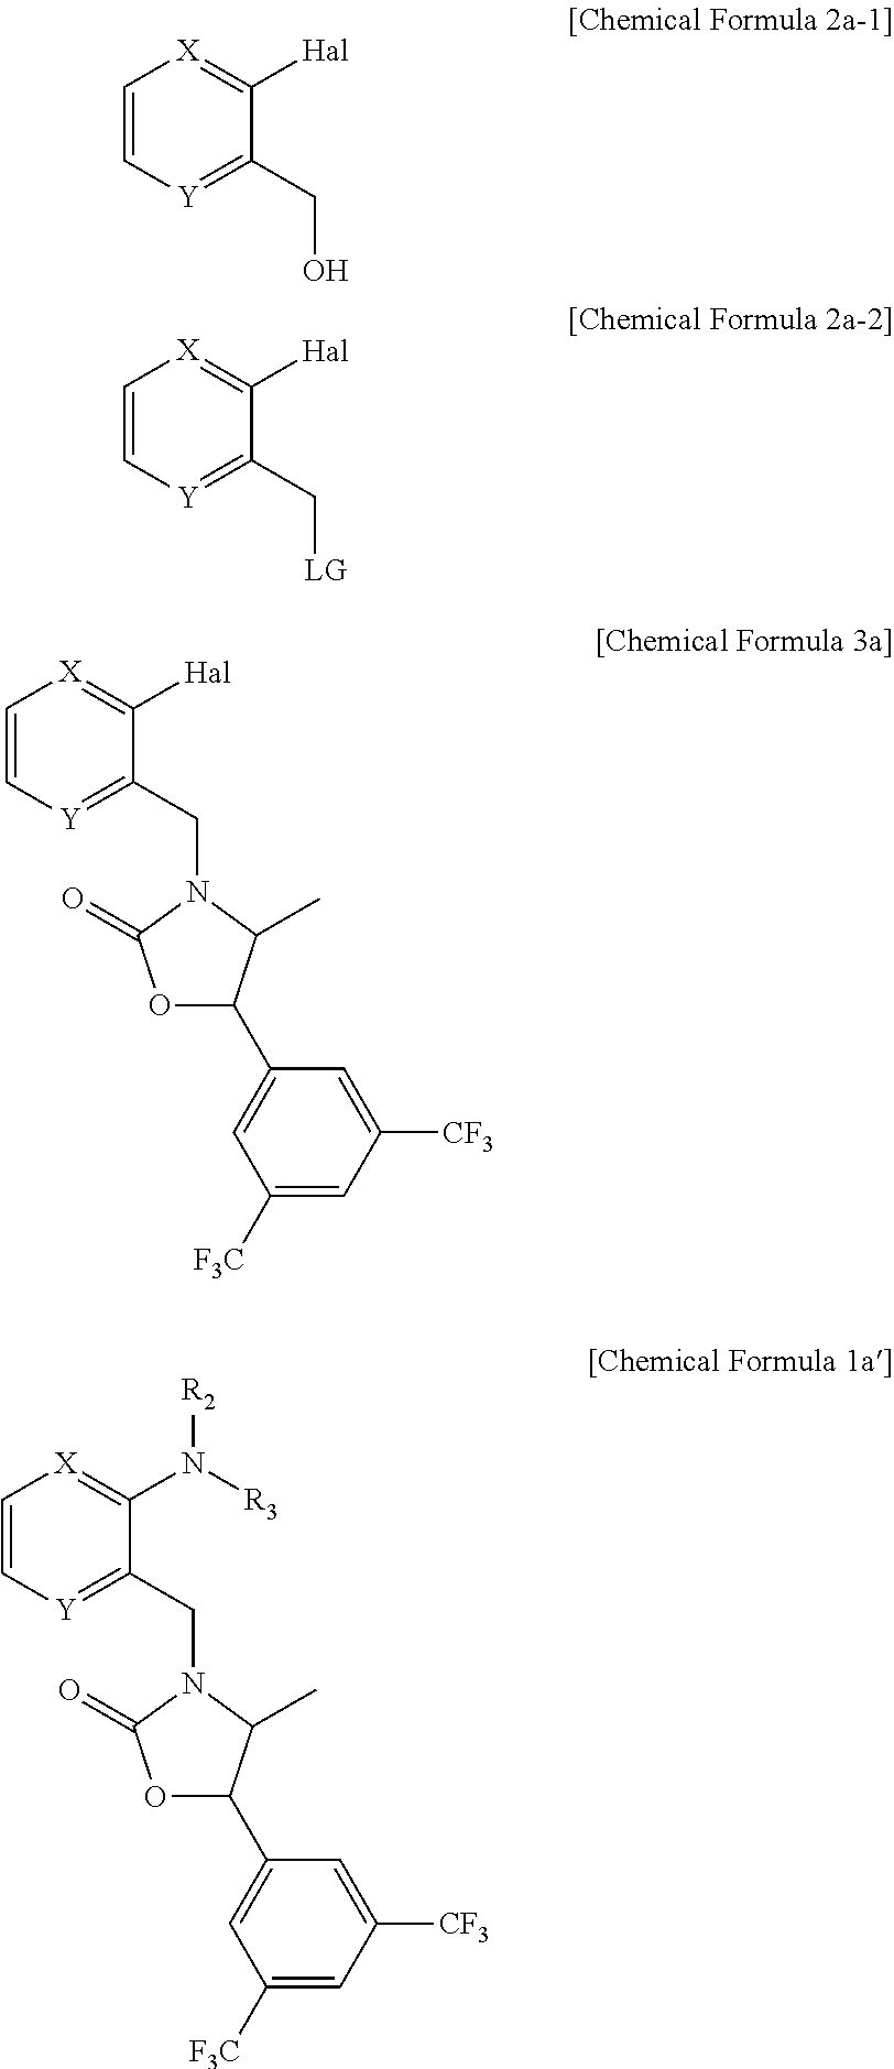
C1=C[Y]=C(CO)C([Hal])=[X]1.C1=C[Y]=C(C[LG])C([Hal])=[X]1.C1=C[Y]=C(CN2C(=O)OC(C3=CC([F3C])=CC([CF3])=C3)C2C)C([Hal])=[X]1.C1=C[Y]=C(CN2C(=O)OC(C3=CC([F3C])=CC([CF3])=C3)C2C)C(N([R3])[R2])=[X]1
